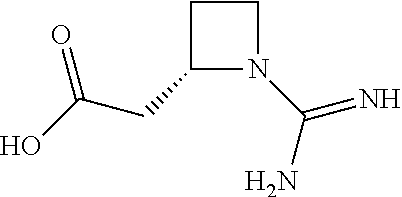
C1(CC(=O)O)N(C(N)=N)CC1
